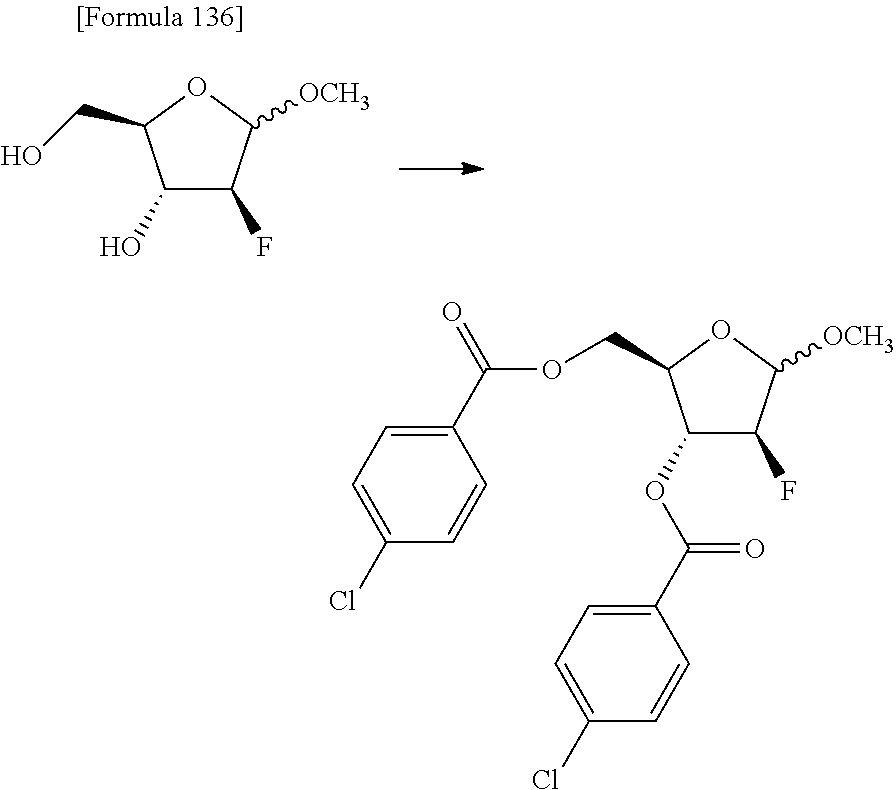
C1(O)C(F)C([OCH3])OC1CO.O(C(C1=CC=C(Cl)C=C1)=O)C1C(F)C([OCH3])OC1COC(C1=CC=C(Cl)C=C1)=O
